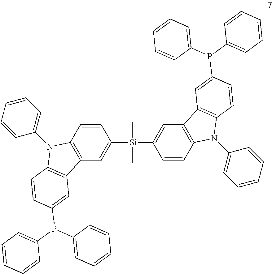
C1=CC2=C(C=C1[Si](C)(C)C1=CC3=C(C=C1)N(C1=CC=CC=C1)C1=C3C=C(P(C3=CC=CC=C3)C3=CC=CC=C3)C=C1)C1=C(N2C2=CC=CC=C2)C=CC(P(C2=CC=CC=C2)C2=CC=CC=C2)=C1
